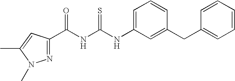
N1=C(C(NC(NC2=CC=CC(CC3=CC=CC=C3)=C2)=S)=O)C=C(C)N1C
